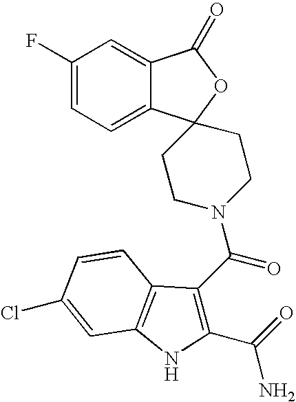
C1(F)=CC=C2C(=C1)C(=O)OC21CCN(C(C2=C(C(=O)N)NC3=C2C=CC(Cl)=C3)=O)CC1
